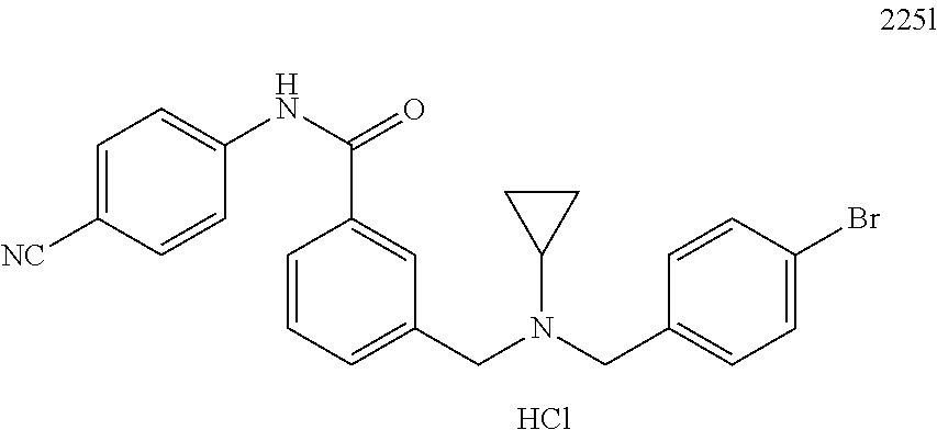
C1=C([NC])C=CC(NC(=O)C2=CC(CN(CC3=CC=C(Br)C=C3)C3CC3)=CC=C2)=C1.Cl
